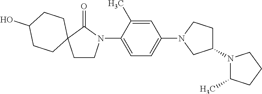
C1CN(C2=CC=C(N3CC(N4C(C)CCC4)CC3)C=C2C)C(=O)C12CCC(O)CC2
